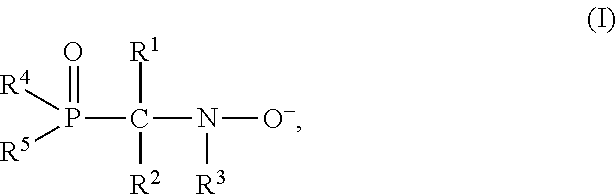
C(P([R5])([R4])=O)(N([O-])[R3])([R1])[R2]
